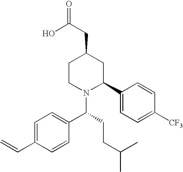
C1CN(C(CCC(C)C)C2=CC=C(C=C)C=C2)C(C2=CC=C([CF3])C=C2)CC1CC(O)=O
